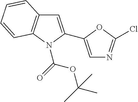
C1=C(C2=CN=C(Cl)O2)N(C(=O)OC(C)(C)C)C2=C1C=CC=C2
